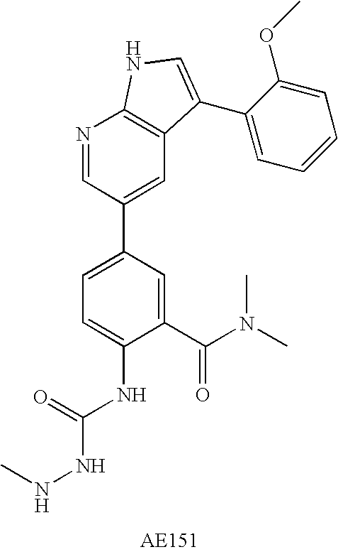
C1(C(N(C)C)=O)=CC(C2=CC3=C(N=C2)NC=C3C2=CC=CC=C2OC)=CC=C1NC(NNC)=O
